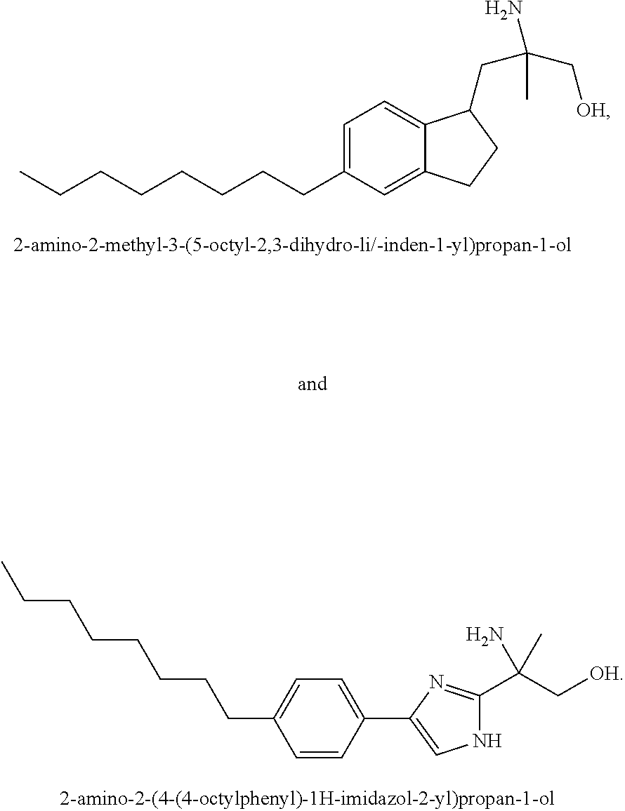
C1=C(CCCCCCCC)C=C2C(=C1)C(CC(C[OH])(C)N)CC2.C1=CC(C2=CNC(C(C[OH])(N)C)=N2)=CC=C1CCCCCCCC
